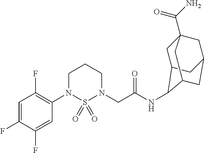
C1=C(F)C(F)=CC(N2S(=O)(=O)N(CC(NC3C4CC5(C(N)=O)CC(CC3C5)C4)=O)CCC2)=C1F
